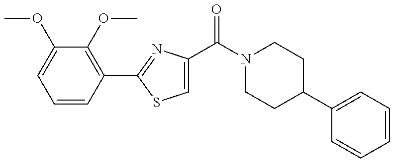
C1=CC(C2=NC(C(=O)N3CCC(C4=CC=CC=C4)CC3)=CS2)=C(OC)C(OC)=C1
